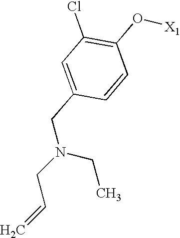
C1=C(CN(CC=C)CC)C=CC(O[X1])=C1Cl
